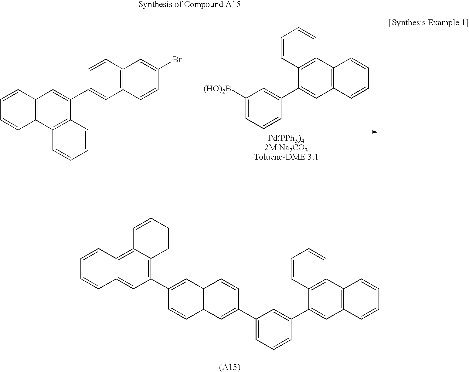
C12=CC(C3=CC4=C(C=C3)C=C(C3=CC=CC(C5=CC6=C(C7=C5C=CC=C7)C=CC=C6)=C3)C=C4)=C3C(=C1C=CC=C2)C=CC=C3.C12=C(C3=C(C(C4=CC5=C(C=C4)C=C(Br)C=C5)=C1)C=CC=C3)C=CC=C2.C12=C(C3=C(C(C4=CC([(HO)2B])=CC=C4)=C1)C=CC=C3)C=CC=C2
